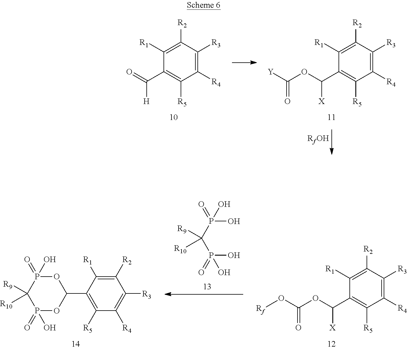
C1([R4])=C([R3])C([R2])=C([R1])C(C(=O)[H])=C1[R5].C1([R4])=C([R3])C([R2])=C([R1])C(C(OC([Y])=O)[X])=C1[R5].O1P(=O)(O)C([R9])([R10])P(=O)(O)OC1C1=C([R5])C([R4])=C([R3])C([R2])=C1[R1].OP(C(P(O)(=O)O)([R9])[R10])(=O)O.C1([R4])=C([R3])C([R2])=C([R1])C(C(OC(O[Rf])=O)[X])=C1[R5]
